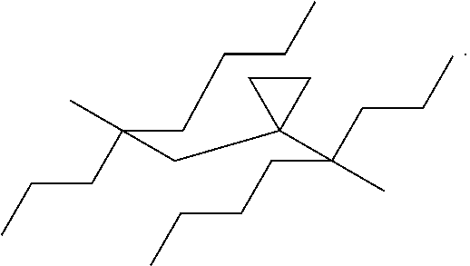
C1CC1(CC(CCC)(C)CCCC)C(CCCC)(CCC)C
